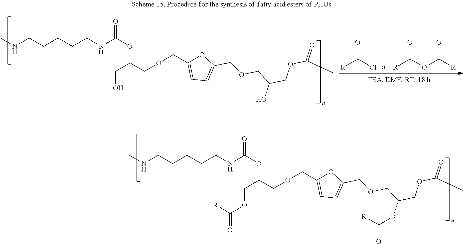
CNCCCCCNC(OC(COCC1=CC=C(COCC(COC(=O)C)OC(=O)[R])O1)COC(=O)[R])=O.CNCCCCCNC(OC(COCC1=CC=C(COCC(COC(=O)C)O)O1)CO)=O.[R]C(OC([R])=O)=O.[R]C(Cl)=O
